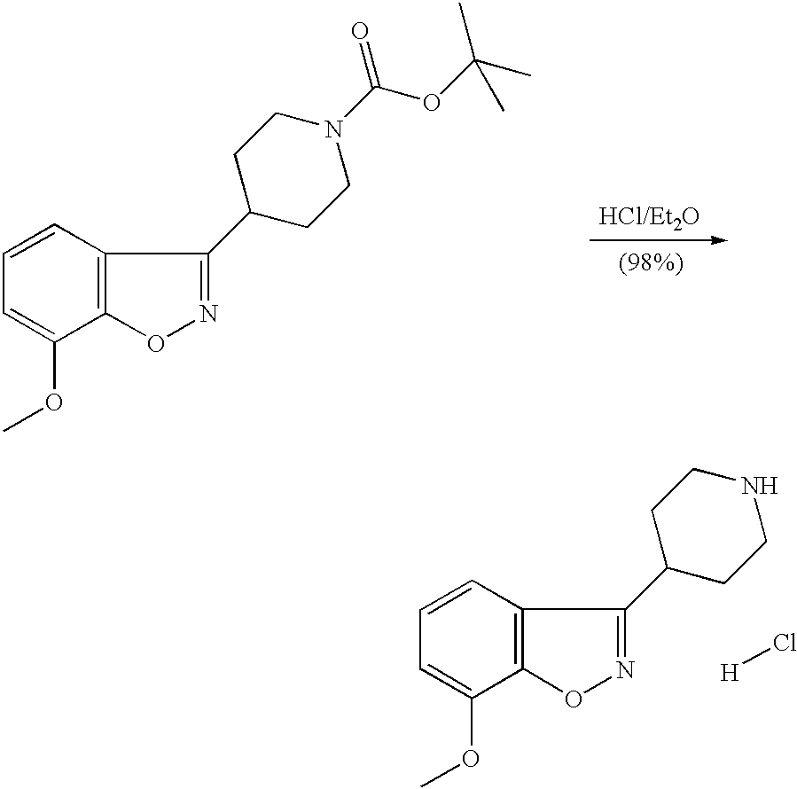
C12=C(C(OC)=CC=C1)ON=C2C1CCN(C(=O)OC(C)(C)C)CC1.C12=C(C(OC)=CC=C1)ON=C2C1CCNCC1.[H]Cl
